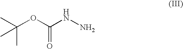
CC(OC(NN)=O)(C)C
